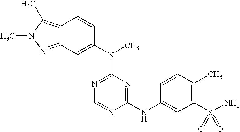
C12=C(C)N(C)N=C1C=C(N(C)C1=NC=NC(NC3=CC(S(N)(=O)=O)=C(C)C=C3)=N1)C=C2
